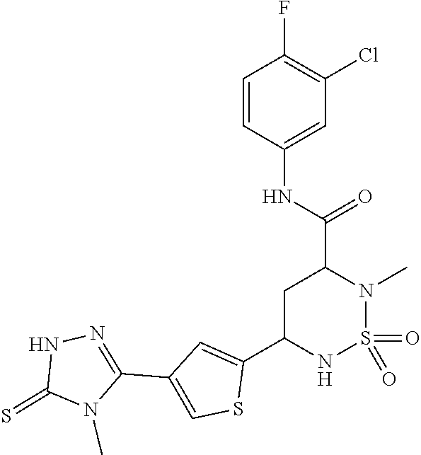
C1=CC(NC(=O)C2CC(C3=CC(C4=NNC(=S)N4C)=CS3)NS(=O)(=O)N2C)=CC(Cl)=C1F
